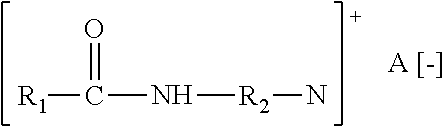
[R1]C(N[R2]N)=O
